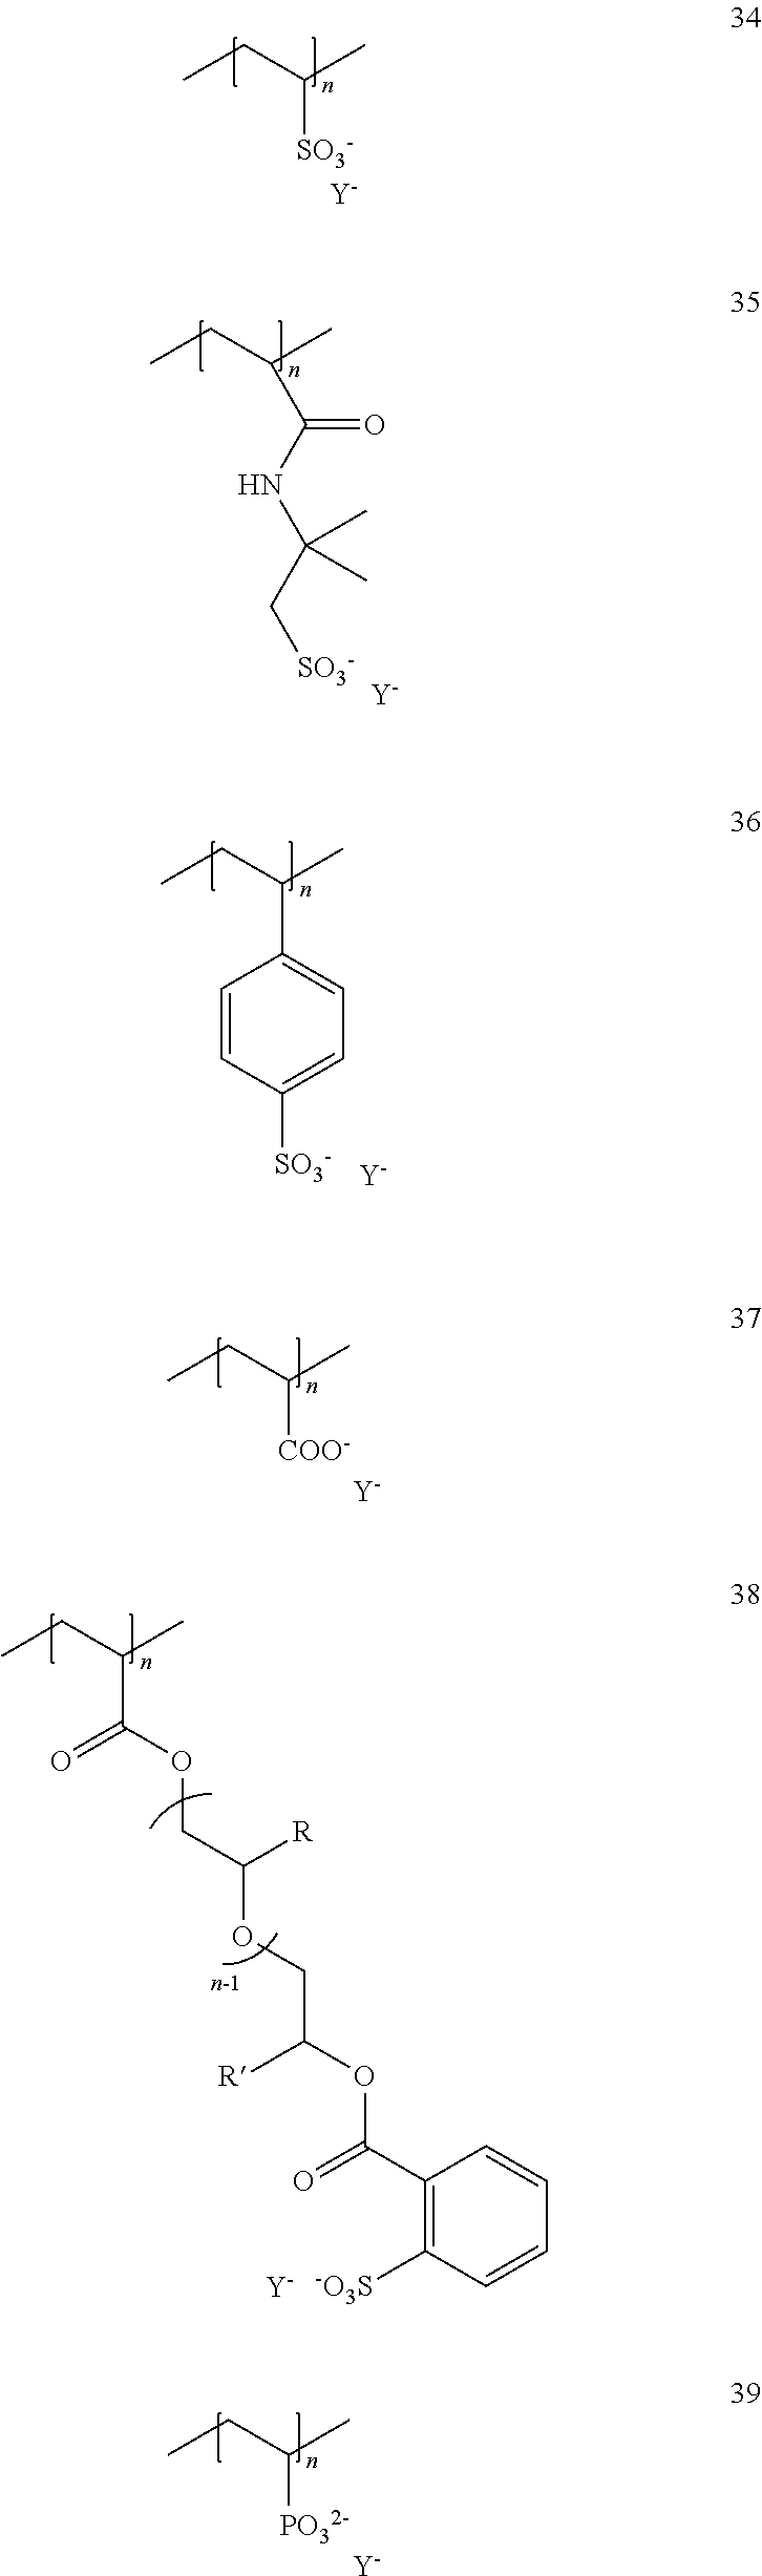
CCC(C)[SO3-].[Y].CCC(C)C(NC(C[SO3-])(C)C)=O.[Y].CCC(C)C1=CC=C([SO3-])C=C1.[Y].CCC(C)C(OCC([R])OCC(OC(=O)C1=C([-O3S])C=CC=C1)[R])=O.[Y].CCC(C)[COO-].[Y].CCC(C)[PO32-].[Y]
